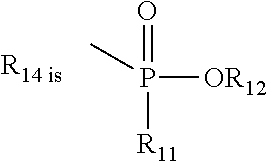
CP([OR12])([R11])=O
